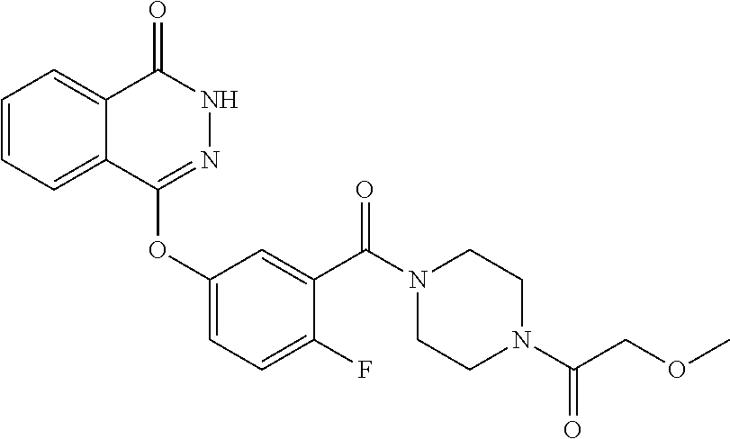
C1=CC=C2C(=C1)C(=O)NN=C2OC1=CC=C(F)C(C(N2CCN(C(=O)COC)CC2)=O)=C1
